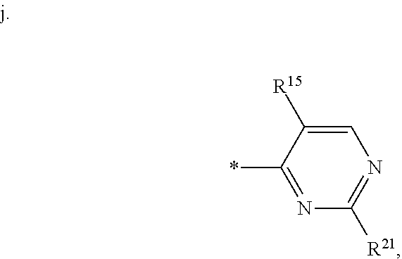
N1=C(*)C([R15])=CN=C1[R21]
